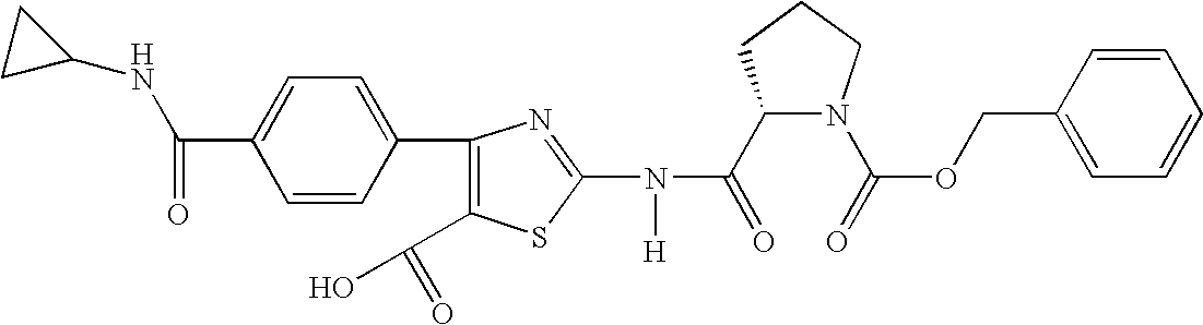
C1(C(=O)N(C2=NC(C3=CC=C(C(=O)NC4CC4)C=C3)=C(C(O)=O)S2)[H])N(C(=O)OCC2=CC=CC=C2)CCC1
